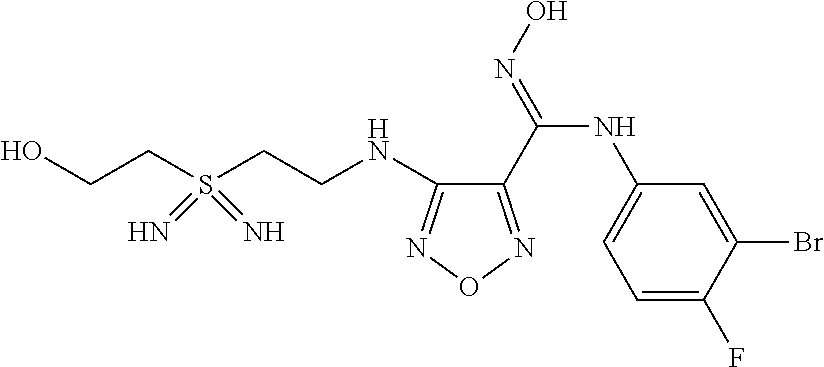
C(CNC1=NON=C1C(=NO)NC1=CC=C(F)C(Br)=C1)S(CCO)(=N)=N
